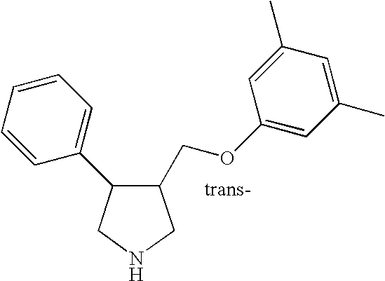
C1(COC2=CC(C)=CC(C)=C2)C(C2=CC=CC=C2)CNC1
